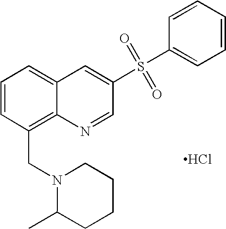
C1=CC(CN2C(C)CCCC2)=C2C(=C1)C=C(S(C1=CC=CC=C1)(=O)=O)C=N2.Cl
